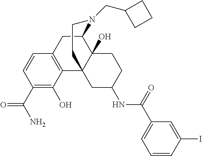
C1(C(N)=O)=C(O)C2=C(C=C1)CC1C3(O)C2(CC(NC(C2=CC=CC(I)=C2)=O)CC3)CCN1CC1CCC1
